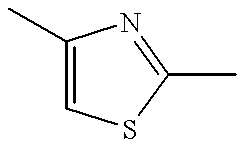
C1(C)=CSC(C)=N1
